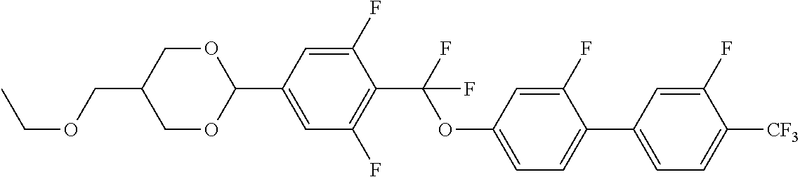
CCOCC1COC(C2=CC(F)=C(C(F)(OC3=CC=C(C4=CC=C([CF3])C(F)=C4)C(F)=C3)F)C(F)=C2)OC1
